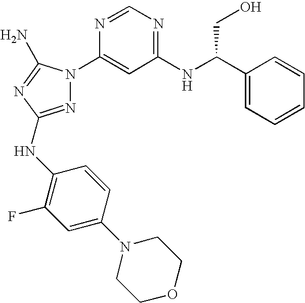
N1=C(NC2=C(F)C=C(N3CCOCC3)C=C2)N=C(N)N1C1=CC(NC(C2=CC=CC=C2)CO)=NC=N1
